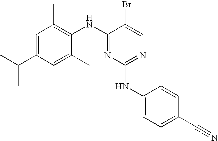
C1=C(C)C(NC2=NC(NC3=CC=C(C#N)C=C3)=NC=C2Br)=C(C)C=C1C(C)C
